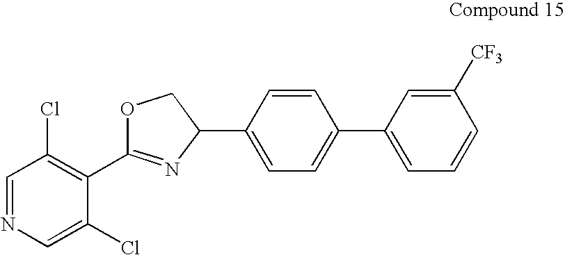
C1=NC=C(Cl)C(C2=NC(C3=CC=C(C4=CC=CC([CF3])=C4)C=C3)CO2)=C1Cl
